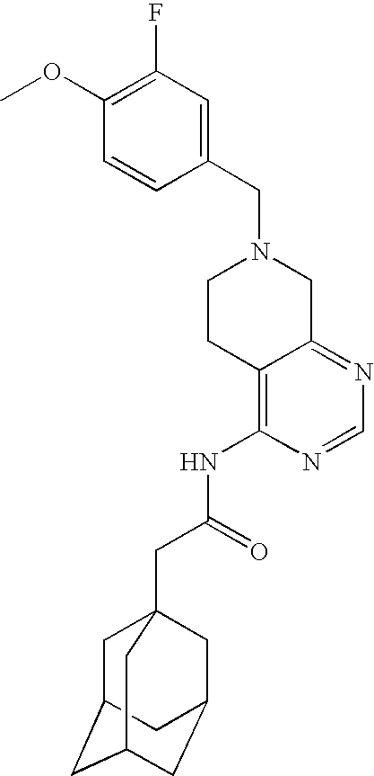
C1(CN2CCC3=C(NC(CC45CC6CC(CC(C4)C6)C5)=O)N=CN=C3C2)=CC(F)=C(OC)C=C1
